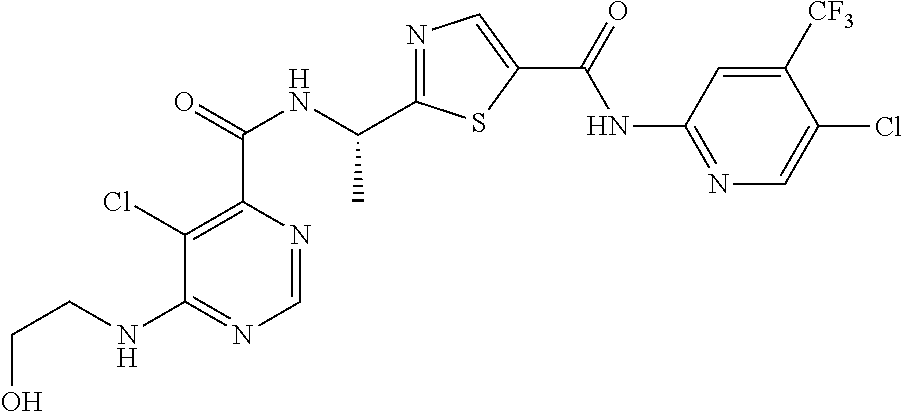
C1=NC(C(=O)NC(C2=NC=C(C(=O)NC3=NC=C(Cl)C([CF3])=C3)S2)C)=C(Cl)C(NCCO)=N1
